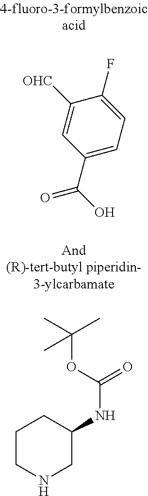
C1CNCC(NC(=O)OC(C)(C)C)C1.C1=C(C(O)=O)C=C([OHC])C(F)=C1
